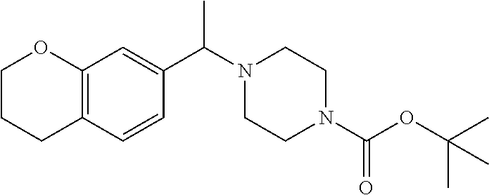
C12=C(C=CC(C(N3CCN(C(OC(C)(C)C)=O)CC3)C)=C1)CCCO2
